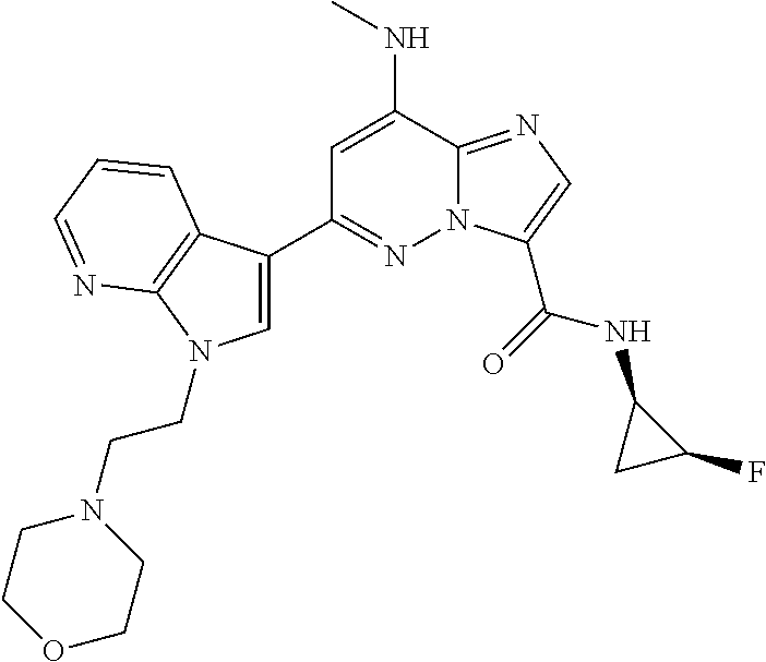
C1(C2=NN3C(=NC=C3C(=O)NC3CC3F)C(NC)=C2)=CN(CCN2CCOCC2)C2=C1C=CC=N2
